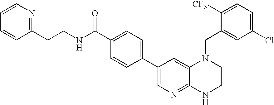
C1(C2=CC=C(C(=O)NCCC3=NC=CC=C3)C=C2)=CN=C2C(=C1)N(CC1=CC(Cl)=CC=C1[CF3])CCN2
